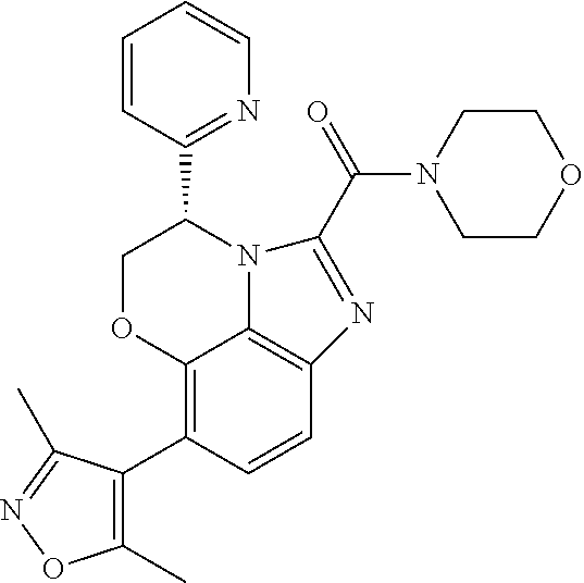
C12=C(C3=C(C)ON=C3C)C=CC3=C1N(C(C1=NC=CC=C1)CO2)C(C(=O)N1CCOCC1)=N3
